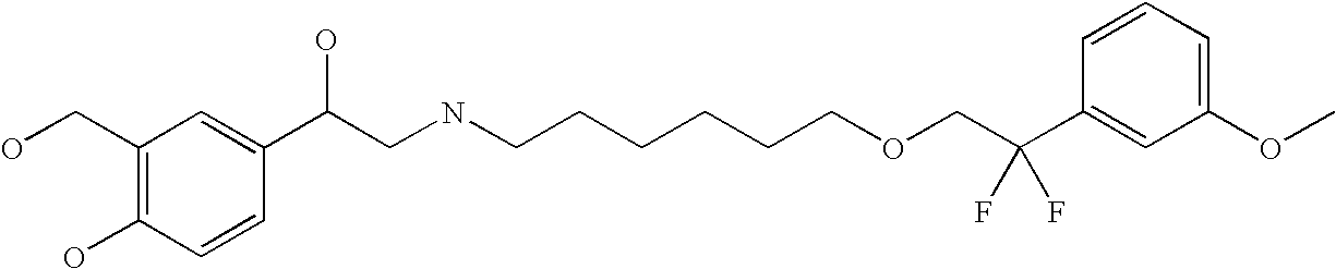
C1(CO)=C(O)C=CC(C(CNCCCCCCOCC(C2=CC(OC)=CC=C2)(F)F)O)=C1
